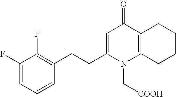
C1(F)=CC=CC(CCC2=CC(=O)C3=C(N2C[COOH])CCCC3)=C1F
